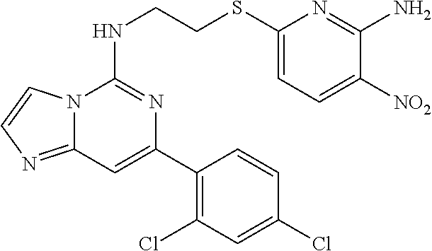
C1(Cl)=C(C2=CC3=NC=CN3C(NCCSC3=CC=C([NO2])C(N)=N3)=N2)C=CC(Cl)=C1
